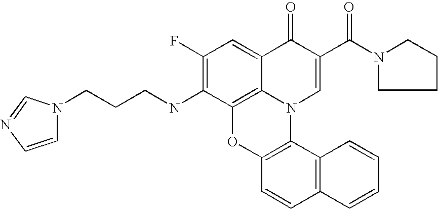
C1(F)=C(NCCCN2C=CN=C2)C2=C3C(=C1)C(=O)C(C(N1CCCC1)=O)=CN3C1=C(O2)C=CC2=C1C=CC=C2
